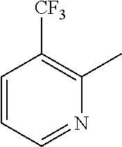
C1=CC=NC(C)=C1[CF3]
